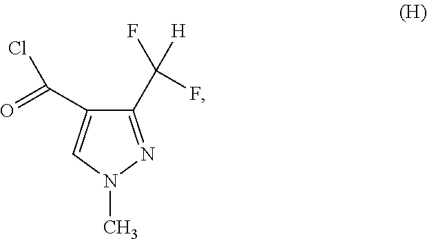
C1(C(F)([H])F)=NN(C)C=C1C(=O)Cl
